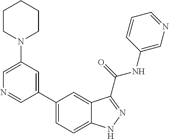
C1(N2CCCCC2)=CN=CC(C2=CC=C3C(=C2)C(C(NC2=CN=CC=C2)=O)=NN3)=C1
